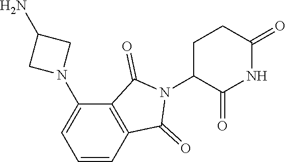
C1C(N2C(=O)C3=C(C2=O)C=CC=C3N2CC(N)C2)C(=O)NC(=O)C1
